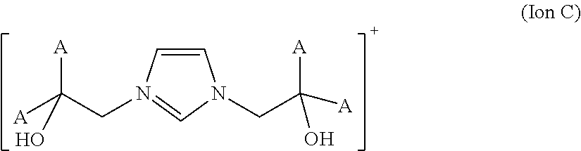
C1=CN(CC([A])([A])O)=CN1CC([A])(O)[A]
